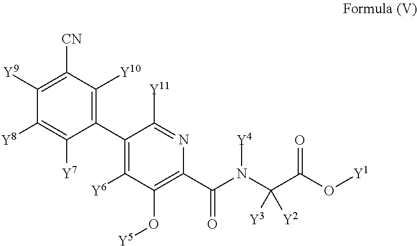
C1(C2=C([Y6])C(O[Y5])=C(C(N(C(C(O[Y1])=O)([Y3])[Y2])[Y4])=O)N=C2[Y11])=C([Y10])C([CN])=C([Y9])C([Y8])=C1[Y7]
